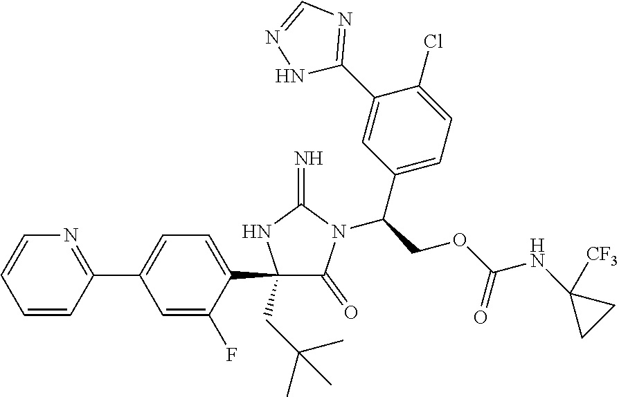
C1(C2=CC=C(C3=NC=CC=C3)C=C2F)(CC(C)(C)C)C(=O)N(C(COC(NC2([CF3])CC2)=O)C2=CC=C(Cl)C(C3=NC=NN3)=C2)C(=N)N1
